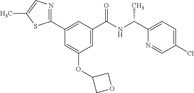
C1(C2=NC=C(C)S2)=CC(C(NC(C2=CC=C(Cl)C=N2)C)=O)=CC(OC2COC2)=C1
